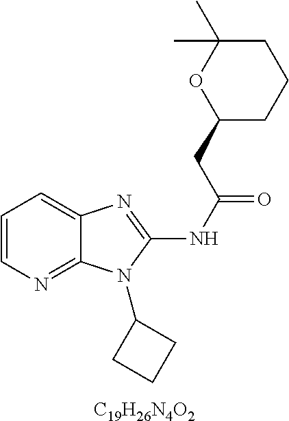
C1=CN=C2C(=C1)N=C(NC(=O)CC1CCCC(C)(C)O1)N2C1CCC1.[C19H26N4O2]
